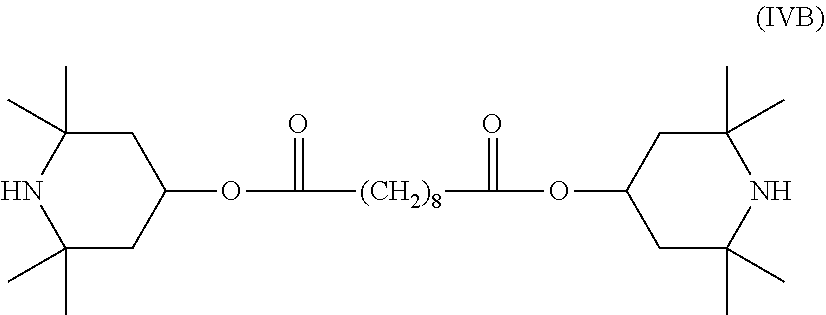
C1(C)(C)CC(OC(=O)[(CH2)8]C(=O)OC2CC(C)(C)NC(C)(C)C2)CC(C)(C)N1
